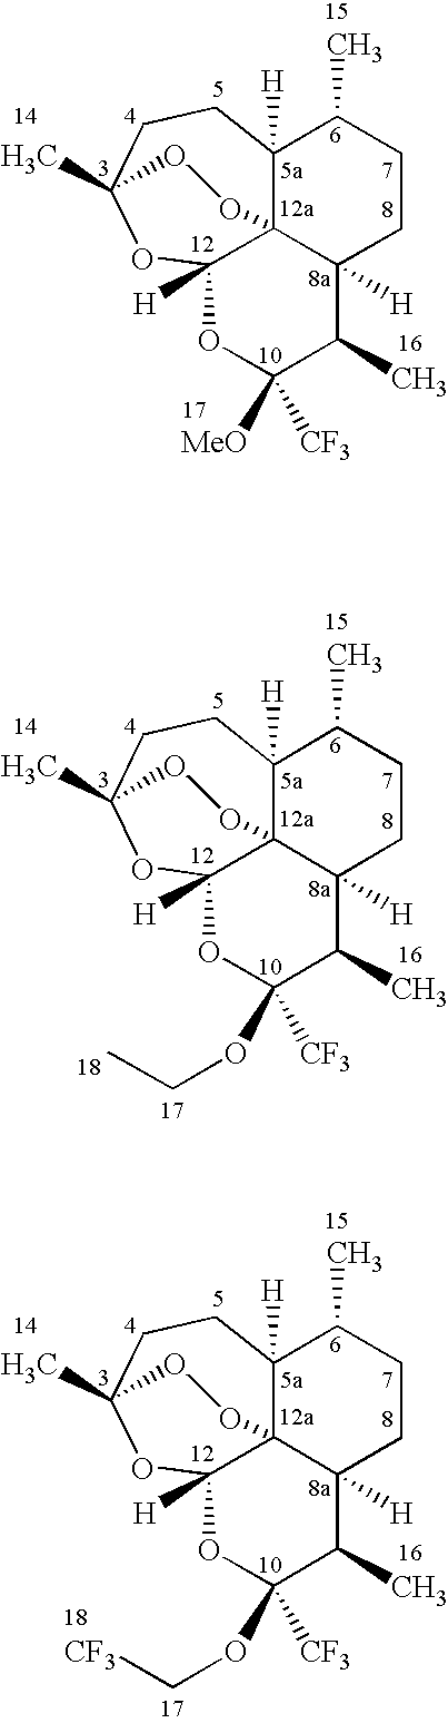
C12([H])C34C([H])(CCC1C)C(C)C(OCC)([CF3])OC3([H])OC(C)(CC2)OO4.C12([H])C34C([H])(CCC1C)C(C)C(OC[CF3])([CF3])OC3([H])OC(C)(CC2)OO4.C12([H])C34C([H])(CCC1C)C(C)C([MeO])([CF3])OC3([H])OC(C)(CC2)OO4
